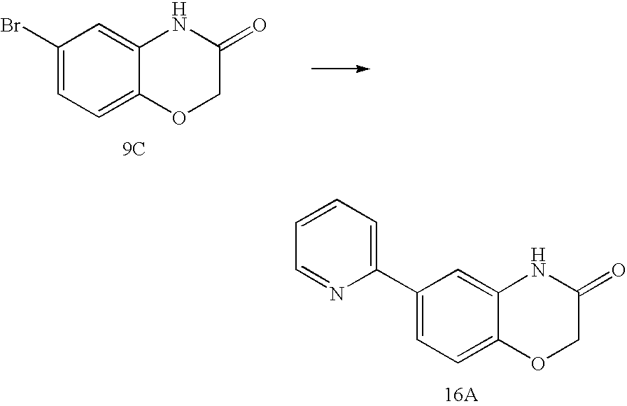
C1(Br)=CC=C2C(=C1)NC(=O)CO2.[9C].C1(C2=CC=CC=N2)=CC=C2C(=C1)NC(=O)CO2.[16A]
